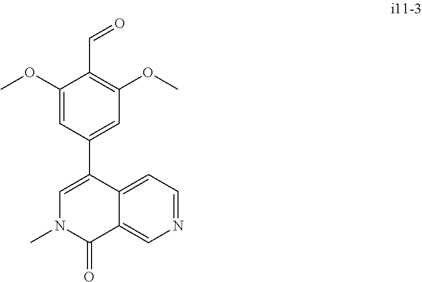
C1(OC)=CC(C2=CN(C)C(=O)C3=CN=CC=C32)=CC(OC)=C1C=O
